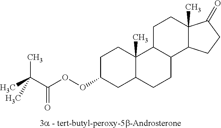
C1C(OOC(C(C)(C)C)=O)CC2C(C)(C1)C1C(CC2)C2C(C)(CC1)C(=O)CC2
